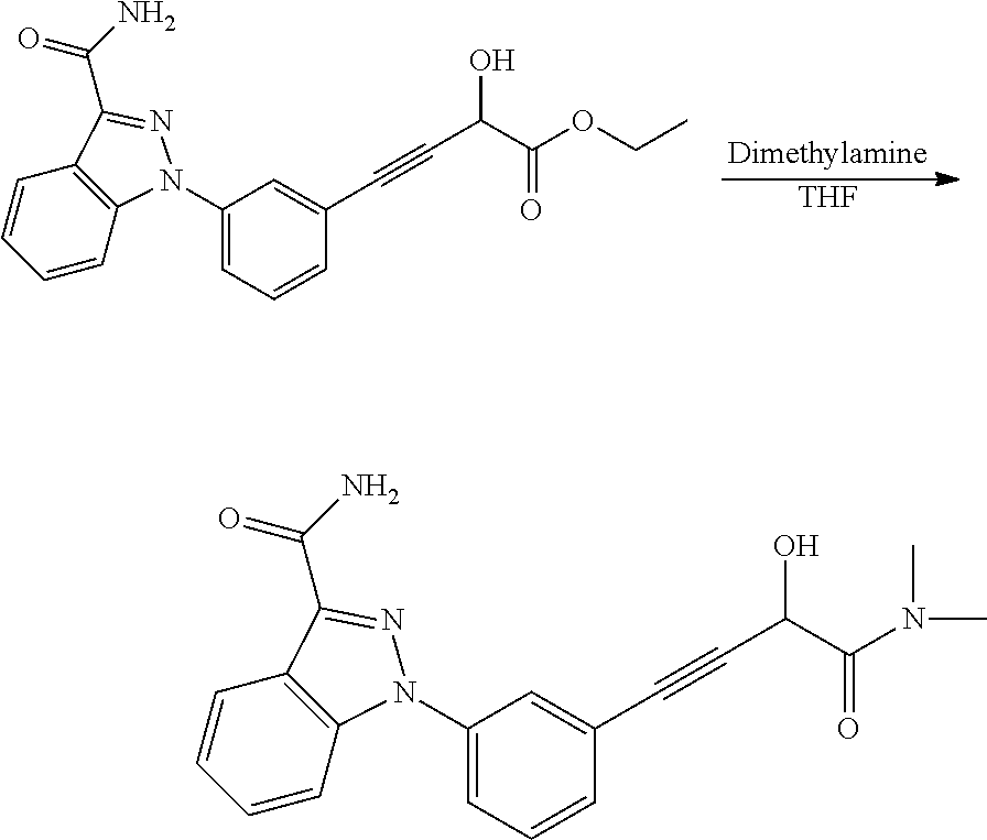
[THF].C12=C(C=CC=C1)N(C1=CC=CC(C#CC(O)C(OCC)=O)=C1)N=C2C(N)=O.C12=C(C=CC=C1)N(C1=CC=CC(C#CC(O)C(N(C)C)=O)=C1)N=C2C(N)=O
